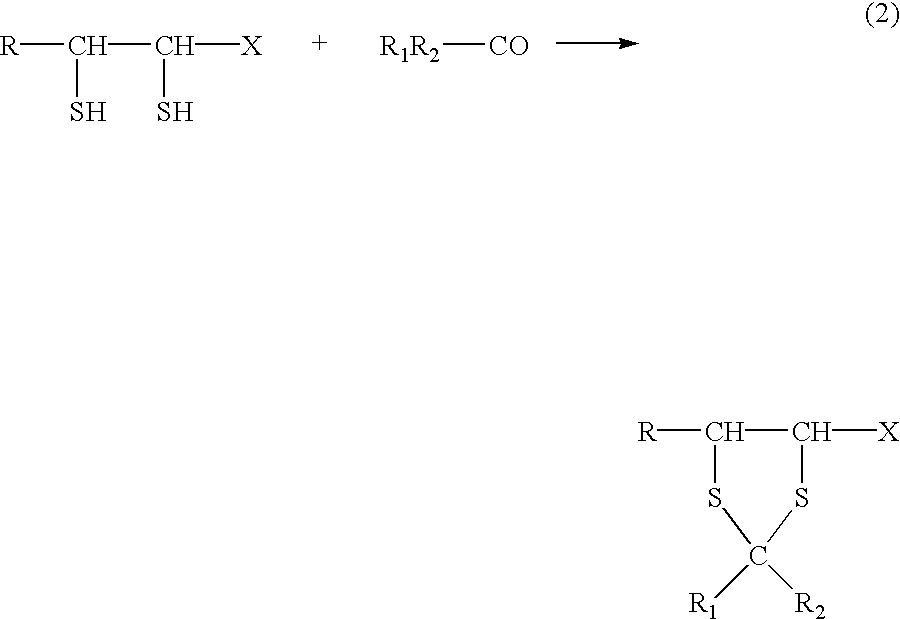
[R]C(C(S)[X])S.[R1R2][CO].[R]C1C([X])SC([R1])([R2])S1
